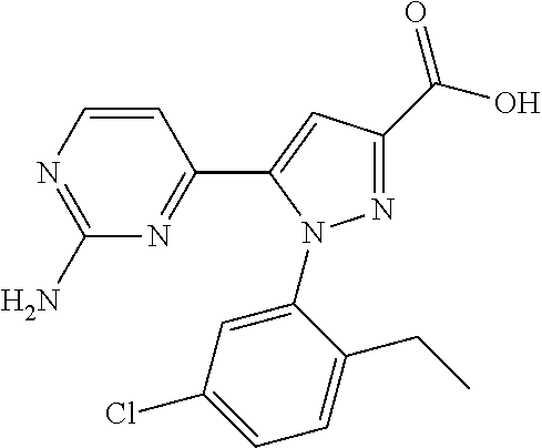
C1(C(O)=O)=NN(C2=CC(Cl)=CC=C2CC)C(C2=NC(N)=NC=C2)=C1
